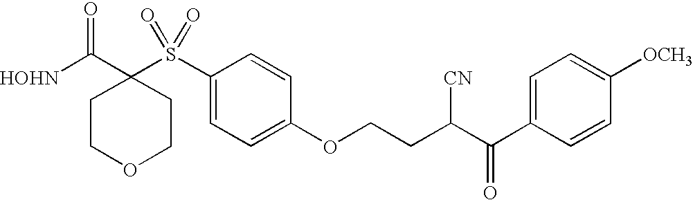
[HOHN]C(C1(S(C2=CC=C(OCCC(C(C3=CC=C([OCH3])C=C3)=O)[CN])C=C2)(=O)=O)CCOCC1)=O
